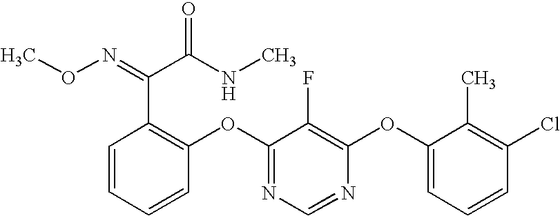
CON=C(C(NC)=O)C1=C(OC2=NC=NC(OC3=CC=CC(Cl)=C3C)=C2F)C=CC=C1
